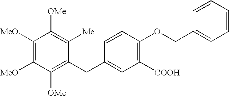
C1([OMe])=C(CC2=CC([COOH])=C(OCC3=CC=CC=C3)C=C2)C([Me])=C([OMe])C([MeO])=C1[MeO]
